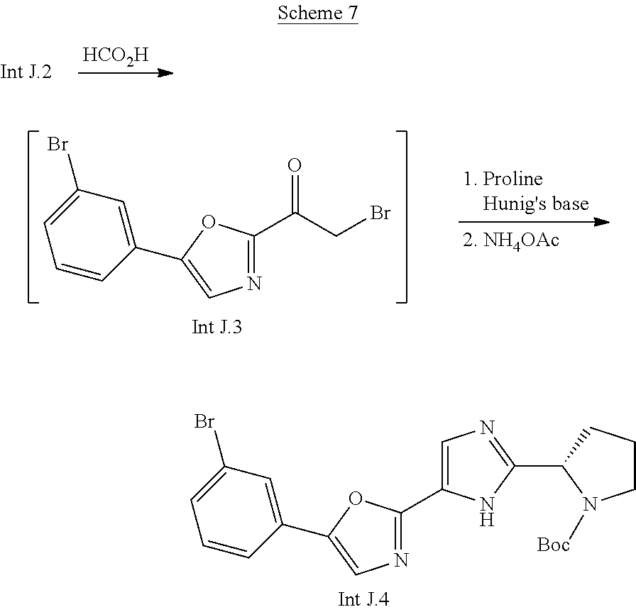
N1=C(C2=CN=C(C3N([Boc])CCC3)N2)OC(C2=CC(Br)=CC=C2)=C1.[HCO2H].N1=C(C(CBr)=O)OC(C2=CC(Br)=CC=C2)=C1
